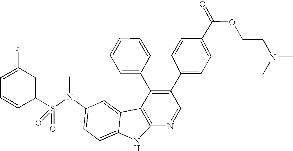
N(C1=CC=C2C(=C1)C1=C(N2)N=CC(C2=CC=C(C(OCCN(C)C)=O)C=C2)=C1C1=CC=CC=C1)(S(C1=CC(F)=CC=C1)(=O)=O)C
